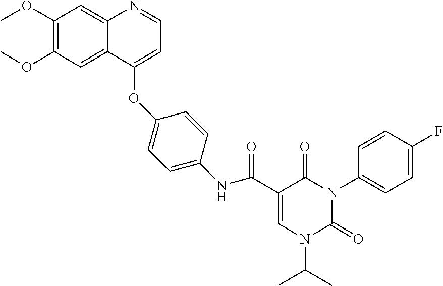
C1(OC)=C(OC)C=C2C(=C1)N=CC=C2OC1=CC=C(NC(C2=CN(C(C)C)C(=O)N(C3=CC=C(F)C=C3)C2=O)=O)C=C1
